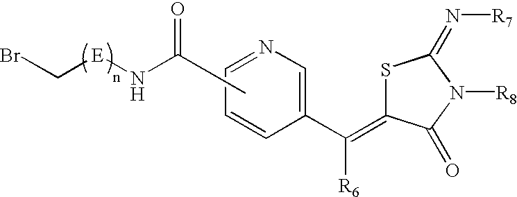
N1=CC=CC(C(=C2SC(=N[R7])N([R8])C2=O)[R6])=C1.BrC[E]NC(C)=O
